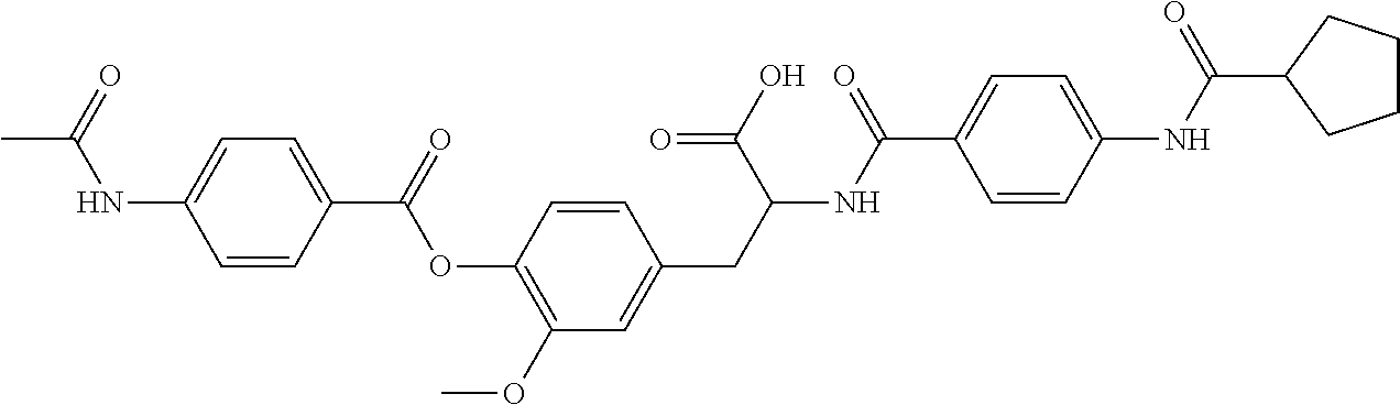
C1=CC(C(=O)OC2=C(OC)C=C(CC(NC(C3=CC=C(NC(=O)C4CCCC4)C=C3)=O)C(=O)O)C=C2)=CC=C1NC(C)=O
